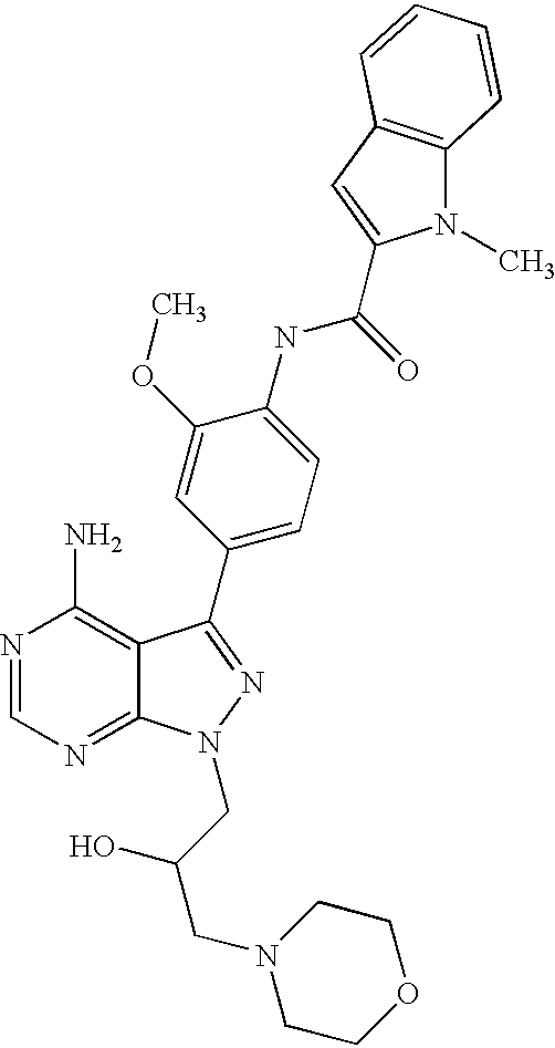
N1=CN=C2C(=C1N)C(C1=CC=C(NC(=O)C3=CC4=C(N3C)C=CC=C4)C(OC)=C1)=NN2CC(CN1CCOCC1)O
